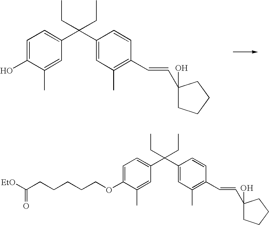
C1=C(OCCCCCC([EtO])=O)C(C)=CC(C(C2=CC(C)=C(C=CC3(O)CCCC3)C=C2)(CC)CC)=C1.C1=C(O)C(C)=CC(C(C2=CC(C)=C(C=CC3(O)CCCC3)C=C2)(CC)CC)=C1
